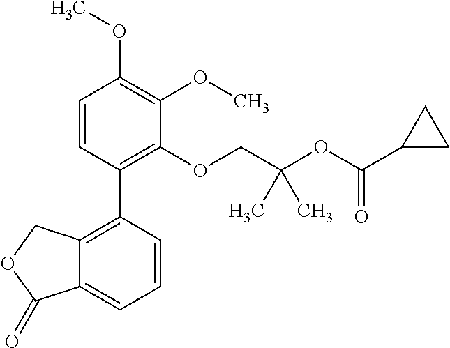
C1=CC(C2=C3C(=CC=C2)C(=O)OC3)=C(OCC(OC(C2CC2)=O)(C)C)C(OC)=C1OC
